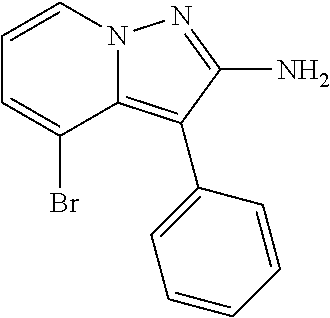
C1=CN2C(=C(C3=CC=CC=C3)C(N)=N2)C(Br)=C1
